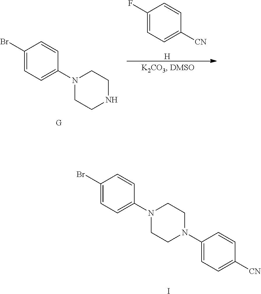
C1(F)=CC=C([CN])C=C1.[H].C1(Br)=CC=C(N2CCNCC2)C=C1.C1(Br)=CC=C(N2CCN(C3=CC=C([CN])C=C3)CC2)C=C1.I
